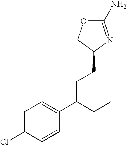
C1(N)=NC(CCC(C2=CC=C(Cl)C=C2)CC)CO1
